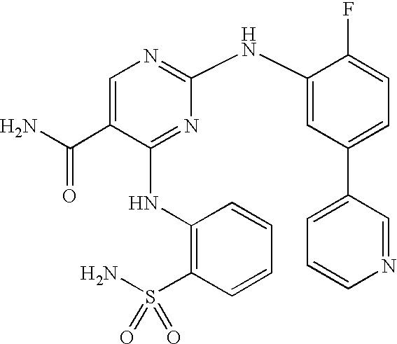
N(C1=NC(NC2=CC(C3=CC=CN=C3)=CC=C2F)=NC=C1C(N)=O)C1=C(S(N)(=O)=O)C=CC=C1
